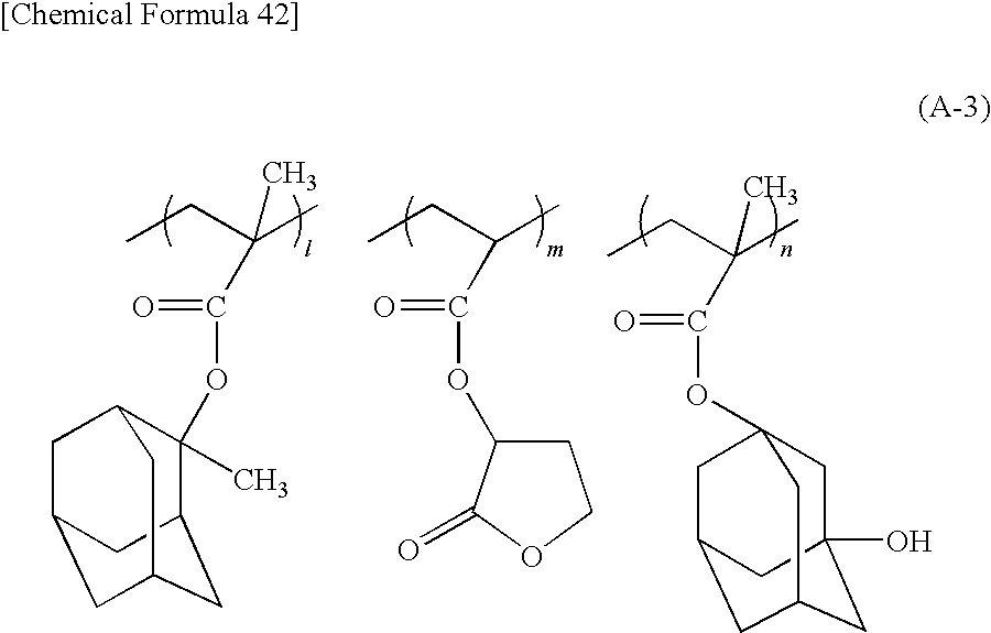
O=C(C(C)CC)OC1CCOC1=O.C1C2(O)CC3CC(CC1(OC(=O)C(C)(CC)C)C3)C2.CC1(OC(=O)C(C)(CC)C)C2CC3CC(CC1C3)C2
